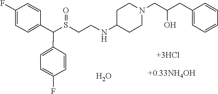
O.S(CCNC1CCN(CC(CC2=CC=CC=C2)O)CC1)(C(C1=CC=C(F)C=C1)C1=CC=C(F)C=C1)=O.[+3HCl]
